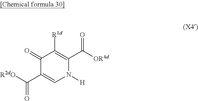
[R2dO]C(C1=CN([H])C(C([OR4d])=O)=C([R1d])C1=O)=O
